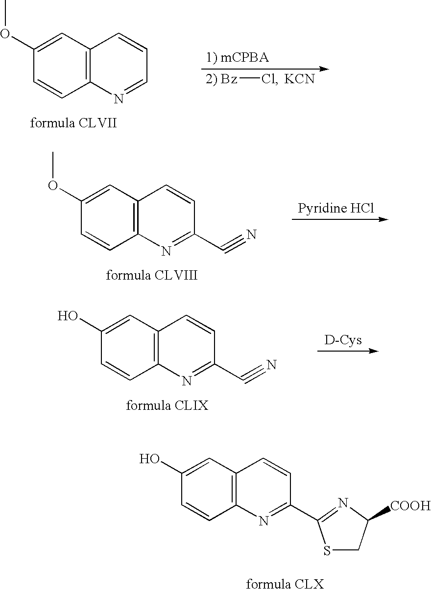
Cl[2) Bz].[KCN].C1(OC)=CC2=C(C=C1)N=CC=C2.C1(OC)=CC2=C(C=C1)N=C(C#N)C=C2.C1(O)=CC2=C(C=C1)N=C(C#N)C=C2.C1(O)=CC2=C(C=C1)N=C(C1=NC([COOH])CS1)C=C2
